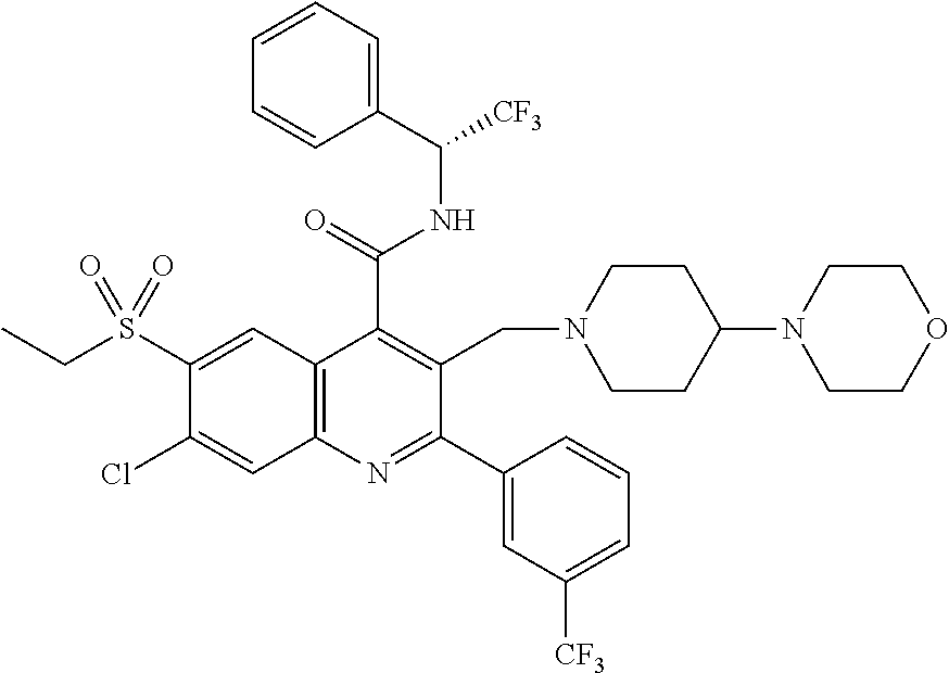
C1(C(=O)NC(C2=CC=CC=C2)[CF3])=C(CN2CCC(N3CCOCC3)CC2)C(C2=CC([CF3])=CC=C2)=NC2=C1C=C(S(CC)(=O)=O)C(Cl)=C2
